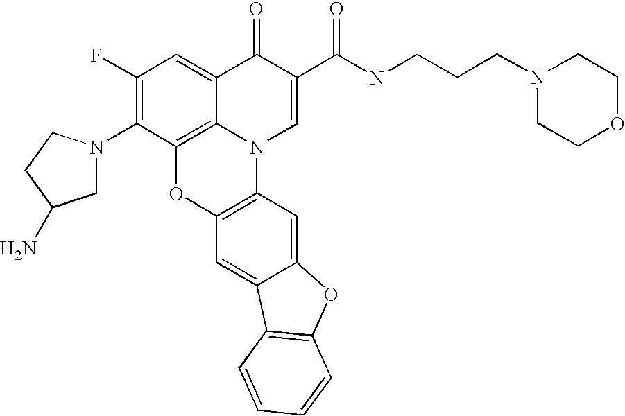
C1(F)=C(N2CC(N)CC2)C2=C3C(=C1)C(=O)C(C(=O)NCCCN1CCOCC1)=CN3C1=C(O2)C=C2C(=C1)OC1=C2C=CC=C1
